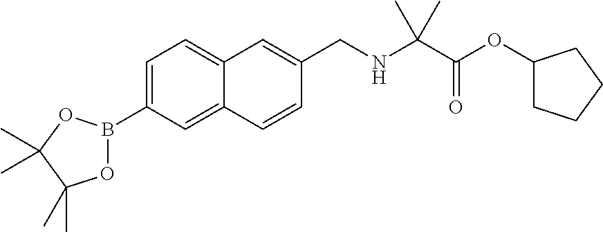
C1=C(B2OC(C)(C)C(C)(C)O2)C=C2C(=C1)C=C(CNC(C(OC1CCCC1)=O)(C)C)C=C2
